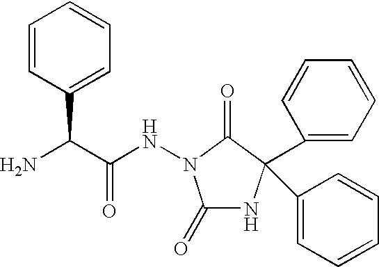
C1(=O)NC(C2=CC=CC=C2)(C2=CC=CC=C2)C(=O)N1NC(C(N)C1=CC=CC=C1)=O
